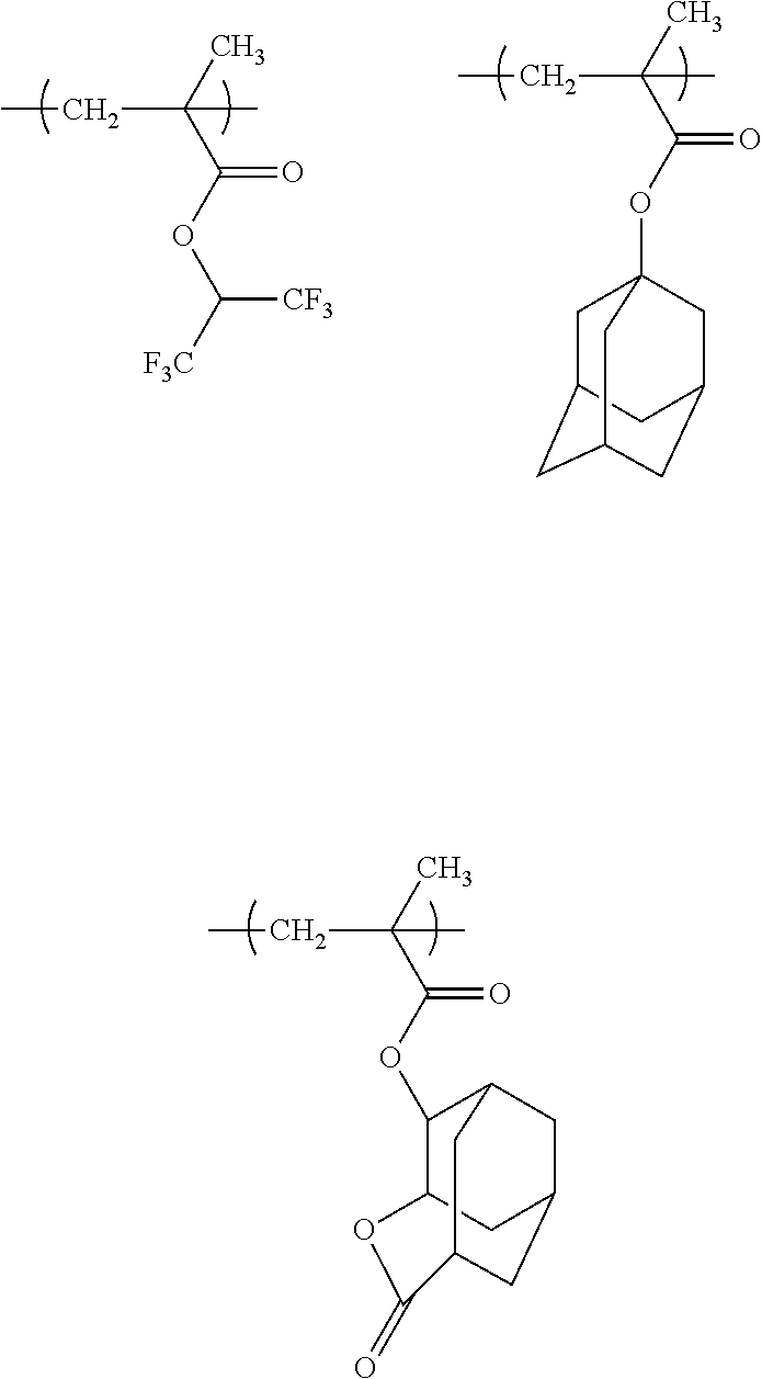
CC(C(=O)OC1C2OC(=O)C3CC(CC1C3)C2)(C)CC.CC(C(OC([F3C])[CF3])=O)(C)CC.CC(C(OC12CC3CC(CC(C1)C3)C2)=O)(C)CC
